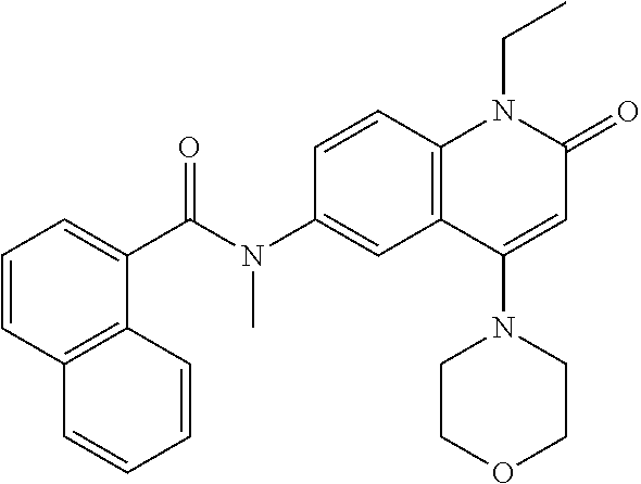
C1(C(N(C2=CC3=C(C=C2)N(CC)C(=O)C=C3N2CCOCC2)C)=O)=CC=CC2=C1C=CC=C2
